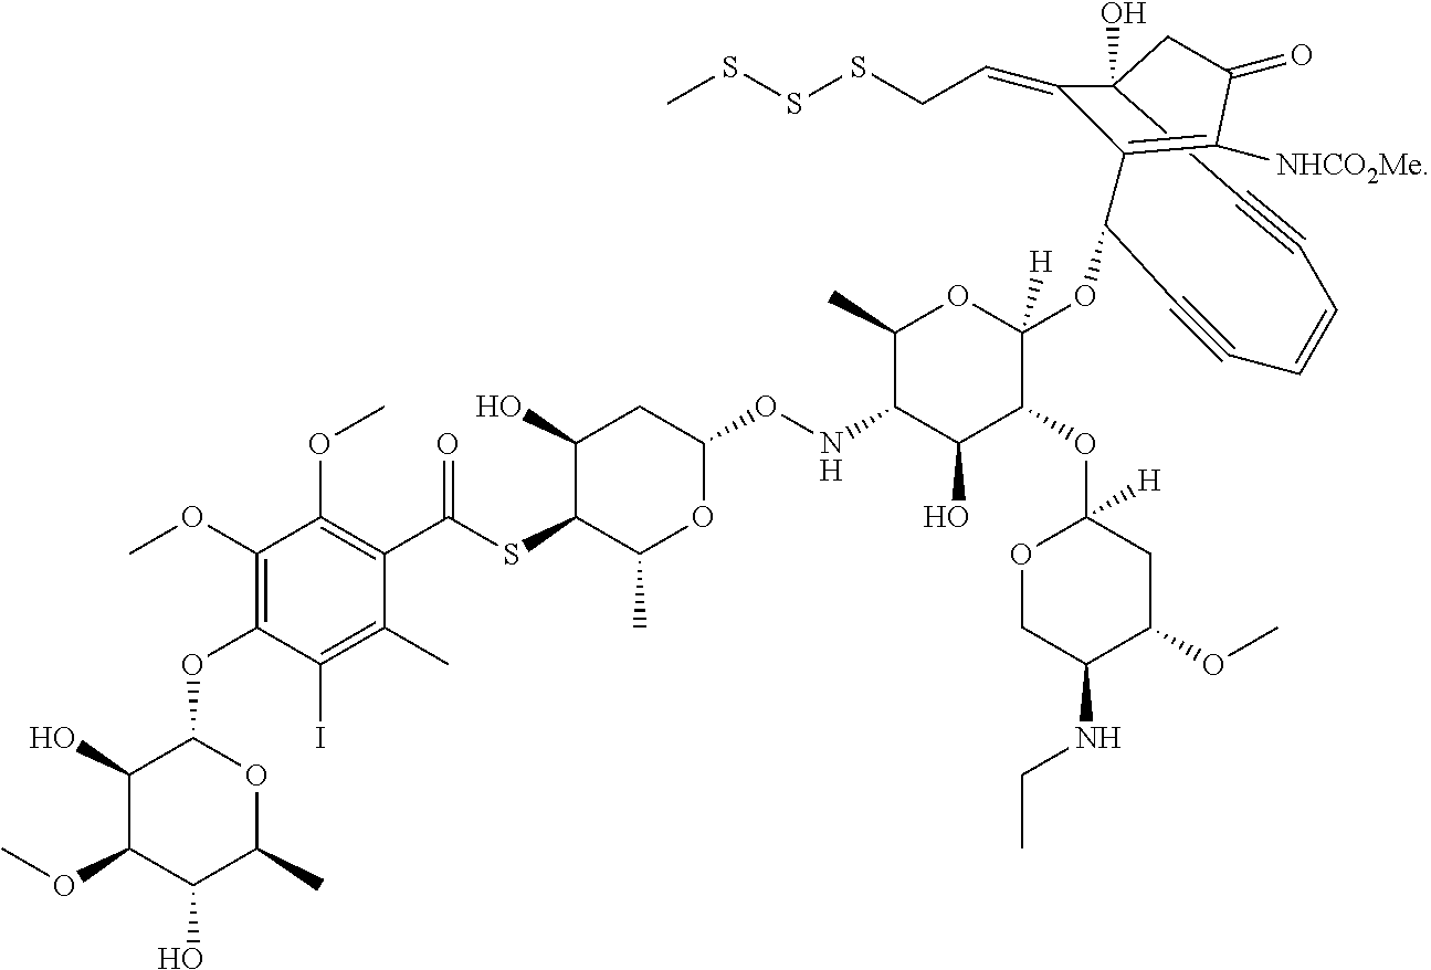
C12(O)C#CC=CC#CC(OC3([H])C(OC4([H])CC(OC)C(NCC)CO4)C(O)C(NOC4CC(O)C(SC(C5=C(OC)C(OC)=C(OC6C(O)C(OC)C(O)C(C)O6)C(I)=C5C)=O)C(C)O4)C(C)O3)C(=C([NHCO2Me])C(=O)C1)C2=CCSSSC
